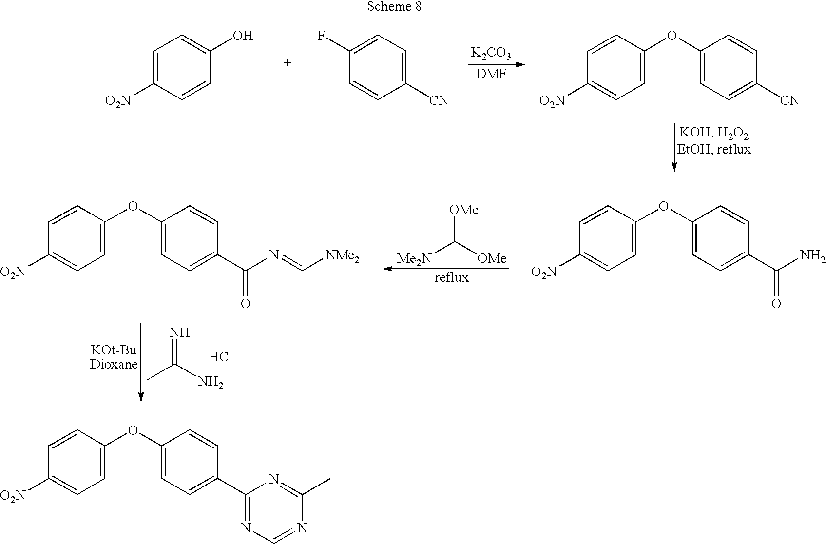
C1=C([O2N])C=CC(O)=C1.C1(F)=CC=C([CN])C=C1.[K2CO3].C1=CC(OC2=CC=C([CN])C=C2)=CC=C1[O2N].C1=CC(OC2=CC=C(C(N)=O)C=C2)=CC=C1[O2N].[Me2N]C([OMe])[OMe].C1=CC(OC2=CC=C(C(N=C[NMe2])=O)C=C2)=CC=C1[O2N].CC(N)=N.Cl.C1=CC(OC2=CC=C(C3=NC=NC(C)=N3)C=C2)=CC=C1[O2N]
